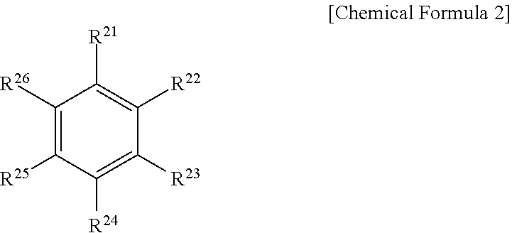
C1([R26])=C([R25])C([R24])=C([R23])C([R22])=C1[R21]
